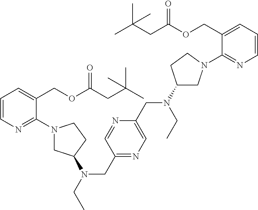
C1=CN=C(N2CC(N(CC)CC3=NC=C(CN(C4CN(C5=NC=CC=C5COC(CC(C)(C)C)=O)CC4)CC)N=C3)CC2)C(COC(CC(C)(C)C)=O)=C1
